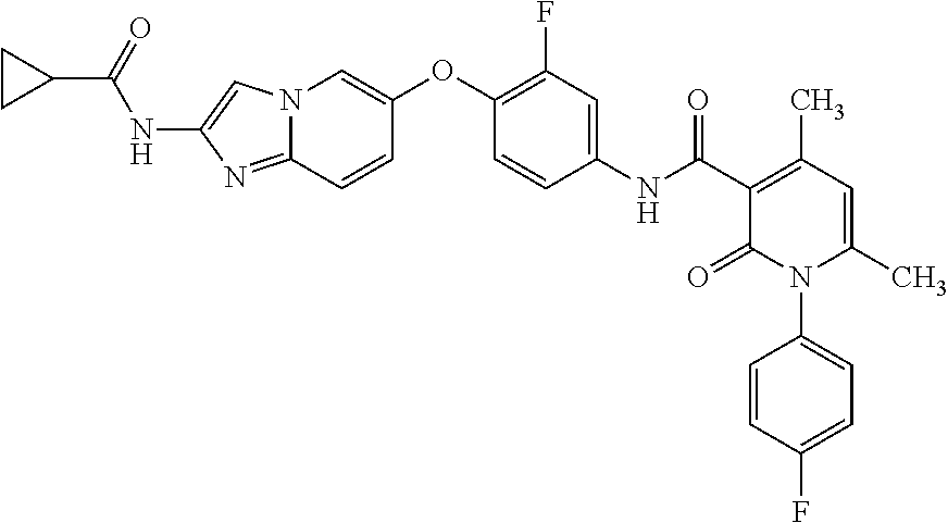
C1(NC(C2=C(C)C=C(C)N(C3=CC=C(F)C=C3)C2=O)=O)=CC(F)=C(OC2=CN3C(=NC(NC(C4CC4)=O)=C3)C=C2)C=C1
